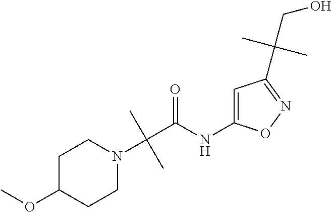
C(C)(C(=O)NC1=CC(C(C)(CO)C)=NO1)(N1CCC(OC)CC1)C
